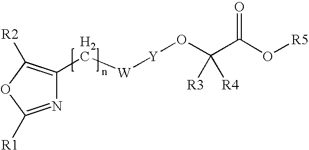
N1=C([R1])OC([R2])=C1C[W][Y]OC(C(O[R5])=O)([R3])[R4]
